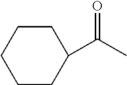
C1CCCCC1C(C)=O
